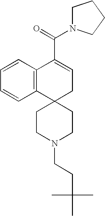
C12=C(C=CC=C1)C(C(=O)N1CCCC1)=CCC21CCN(CCC(C)(C)C)CC1
